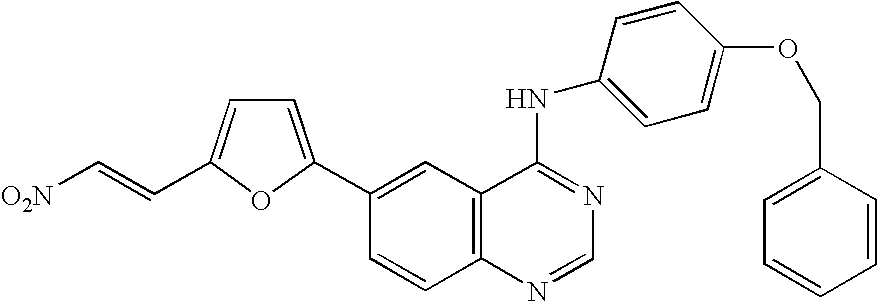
C1(C2=CC=C(C=C[O2N])O2)=CC2=C(C=C1)N=CN=C2NC1=CC=C(OCC2=CC=CC=C2)C=C1
